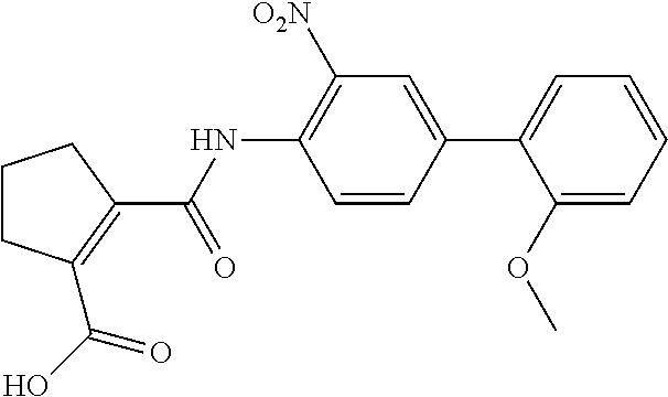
C1CC(C(=O)O)=C(C(=O)NC2=C([O2N])C=C(C3=CC=CC=C3OC)C=C2)C1
